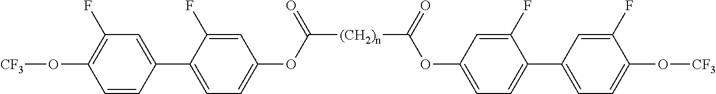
[(CH2)n](C(OC1=CC=C(C2=CC(F)=C(O[CF3])C=C2)C(F)=C1)=O)C(OC1=CC=C(C2=CC=C(O[CF3])C(F)=C2)C(F)=C1)=O
